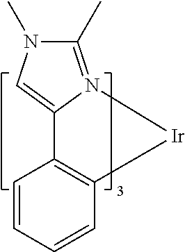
C12=CN(C)C(C)=N1[Ir]C1=C2C=CC=C1
